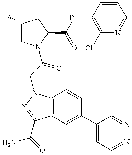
C1(F)CN(C(=O)CN2C3=C(C(C(N)=O)=N2)C=C(C2=CC=NN=C2)C=C3)C(C(NC2=C(Cl)N=CC=C2)=O)C1
